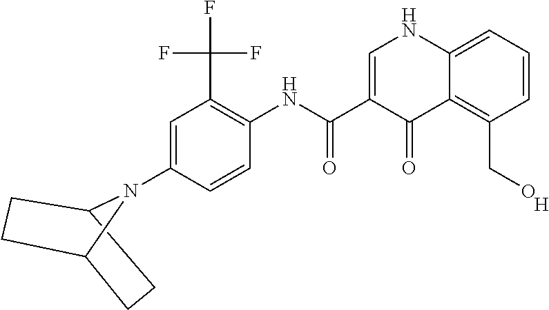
C1(N2C3CCC2CC3)=CC(C(F)(F)F)=C(NC(C2=CNC3=CC=CC(CO)=C3C2=O)=O)C=C1.[H]
